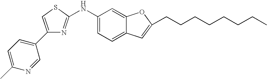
C1(C2=CC=C(C)N=C2)=CSC(NC2=CC=C3C(=C2)OC(CCCCCCCC)=C3)=N1
